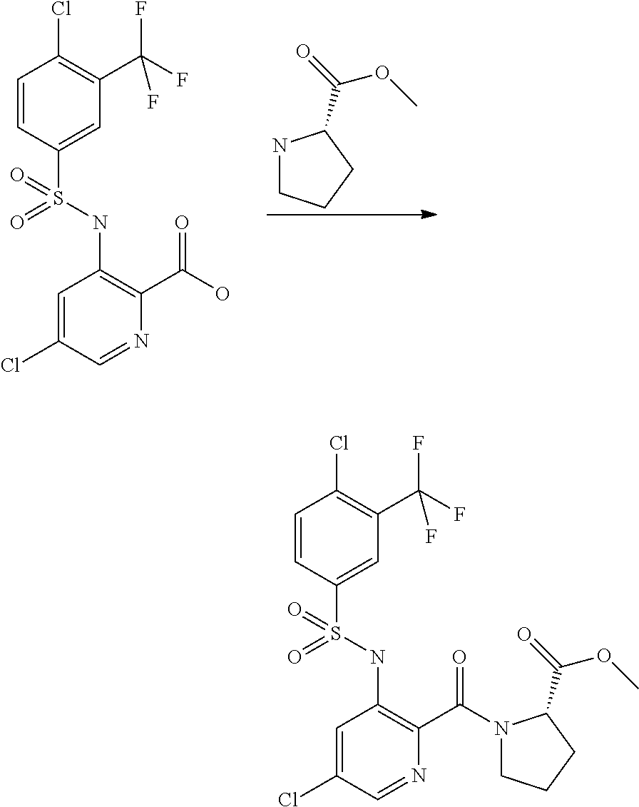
C1(S(NC2=C(C(O)=O)N=CC(Cl)=C2)(=O)=O)=CC(C(F)(F)F)=C(Cl)C=C1.N1CCCC1C(=O)OC.C1(S(NC2=C(C(N3CCCC3C(=O)OC)=O)N=CC(Cl)=C2)(=O)=O)=CC(C(F)(F)F)=C(Cl)C=C1
